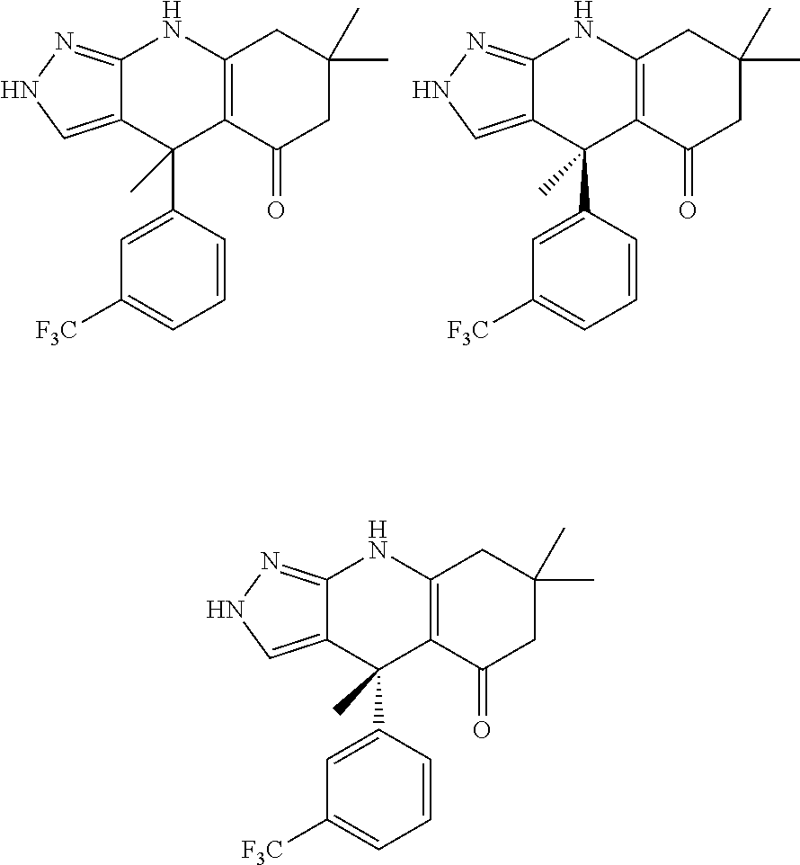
C1=C(C2(C)C3=C(NC4=NNC=C24)CC(C)(C)CC3=O)C=CC=C1[F3C].C1=C(C2(C)C3=C(NC4=NNC=C24)CC(C)(C)CC3=O)C=CC=C1[F3C].C1=C(C2(C)C3=C(NC4=NNC=C24)CC(C)(C)CC3=O)C=CC=C1[F3C]
